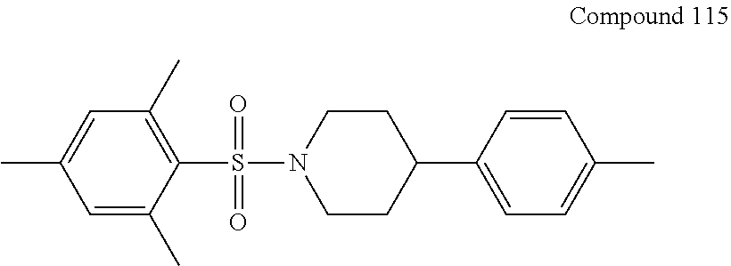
C1(S(N2CCC(C3=CC=C(C)C=C3)CC2)(=O)=O)=C(C)C=C(C)C=C1C
